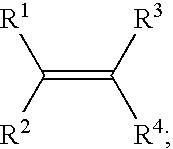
C(=C([R3])[R4])([R2])[R1]
